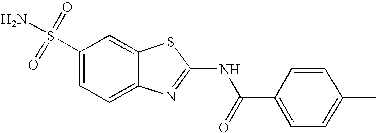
C1(S(=O)(=O)N)=CC=C2C(=C1)SC(NC(=O)C1=CC=C(C)C=C1)=N2
